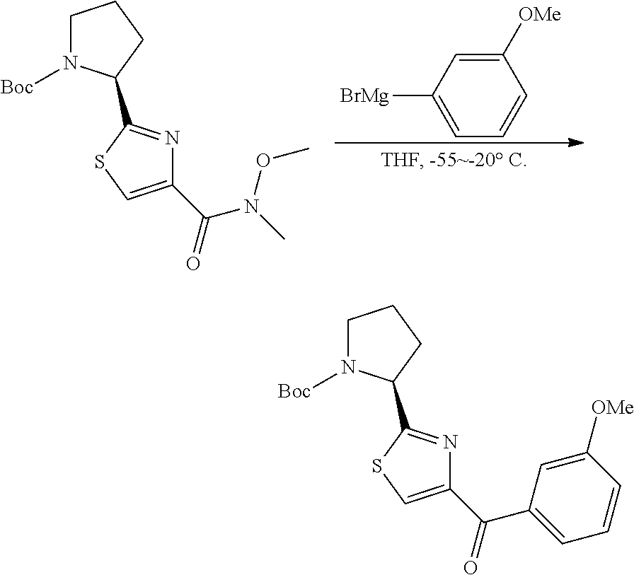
C1([OMe])=CC([BrMg])=CC=C1.C1N([Boc])C(C2=NC(C(N(C)OC)=O)=CS2)CC1.C1N([Boc])C(C2=NC(C(=O)C3=CC=CC([OMe])=C3)=CS2)CC1
